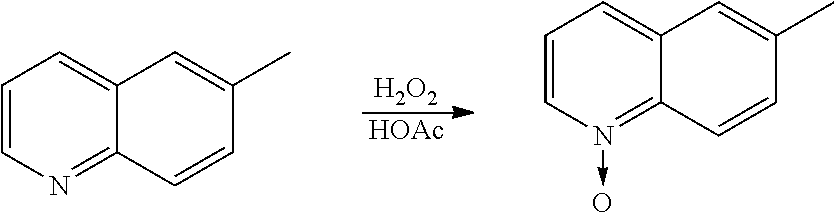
[H2O2].[HOAc].C1=CN=C2C(=C1)C=C(C)C=C2.C1=CN(->O)=C2C(=C1)C=C(C)C=C2
